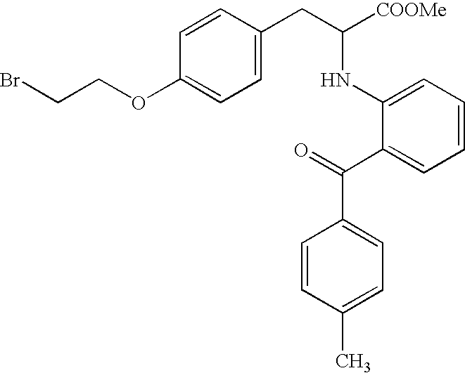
C1=CC(OCCBr)=CC=C1CC([COOMe])NC1=CC=CC=C1C(=O)C1=CC=C(C)C=C1
